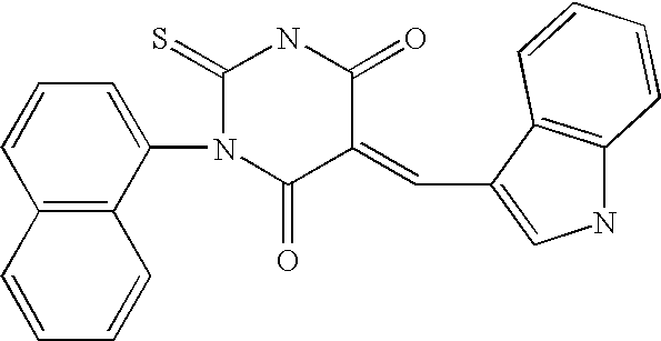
C1=CC2=C(C(N3C(=S)NC(=O)C(=CC4=CNC5=C4C=CC=C5)C3=O)=C1)C=CC=C2
